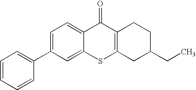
C1=C(C2=CC=CC=C2)C=C2C(=C1)C(=O)C1=C(S2)CC(CC)CC1
